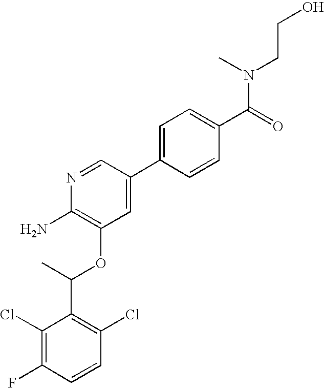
C1(Cl)=C(F)C=CC(Cl)=C1C(C)OC1=C(N)N=CC(C2=CC=C(C(=O)N(C)CCO)C=C2)=C1
